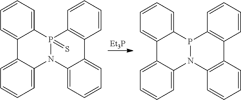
C12=CC=CC=C1P1(=S)N(C3=CC=CC=C23)C2=CC=CC=C2C2=C1C=CC=C2.[Et3P].C12=CC=CC=C1P1N(C3=CC=CC=C23)C2=C(C=CC=C2)C2=C1C=CC=C2
